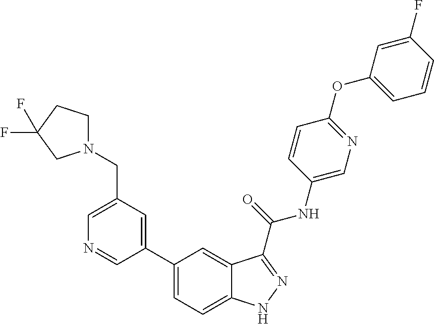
C1(CN2CCC(F)(F)C2)=CN=CC(C2=CC=C3C(=C2)C(C(NC2=CN=C(OC4=CC=CC(F)=C4)C=C2)=O)=NN3)=C1
